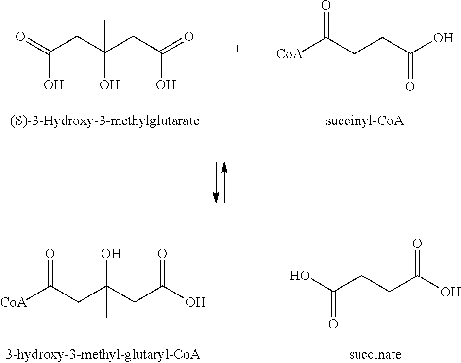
O=C(CC(CC(=O)O)(O)C)O.[CoA]C(CCC(O)=O)=O.[CoA]C(CC(CC(O)=O)(O)C)=O.OC(CCC(O)=O)=O
